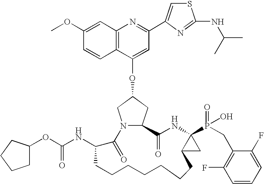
C12=C(C=C(OC)C=C1)N=C(C1=CSC(NC(C)C)=N1)C=C2OC1CN2C(C1)C(=O)NC1(P(=O)(O)CC3=C(F)C=CC=C3F)C(C1)CCCCCCCC(NC(=O)OC1CCCC1)C2=O
